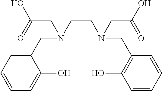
C1=CC=C(CN(CCN(CC(O)=O)CC2=C(O)C=CC=C2)CC(O)=O)C(O)=C1
